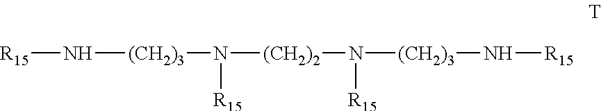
[R15]N[(CH2)3]N([R15])[(CH2)2]N([R15])[(CH2)3]N[R15]
